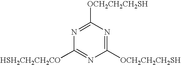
N1=C([OCH2CH2CH2SH])N=C([OCH2CH2CH2SH])N=C1[HSH2CH2CH2CO]
